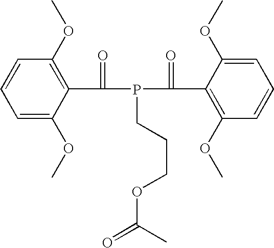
C1=C(OC)C(C(P(C(C2=C(OC)C=CC=C2OC)=O)CCCOC(=O)C)=O)=C(OC)C=C1
